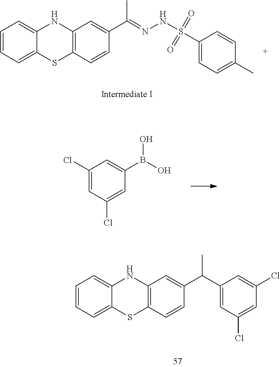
C1=CC=C2C(=C1)NC1=C(S2)C=CC(C(=NNS(=O)(=O)C2=CC=C(C)C=C2)C)=C1.C1(Cl)=CC(Cl)=CC(B(O)O)=C1.C1=CC=C2C(=C1)NC1=C(S2)C=CC(C(C2=CC(Cl)=CC(Cl)=C2)C)=C1
